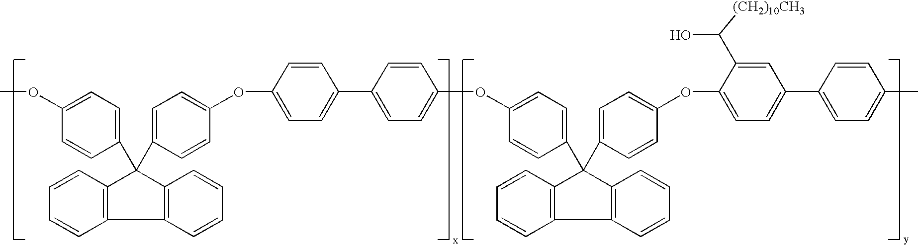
C1(OC)=CC=C(C2(C3=CC=C(OC4=CC=C(C5=CC=C(OC6=CC=C(C7(C8=CC=C(OC9=CC=C(C%10=CC=C(C)C=C%10)C=C9C([(CH2)10CH3])O)C=C8)C8=C(C9=C7C=CC=C9)C=CC=C8)C=C6)C=C5)C=C4)C=C3)C3=C(C4=C2C=CC=C4)C=CC=C3)C=C1
